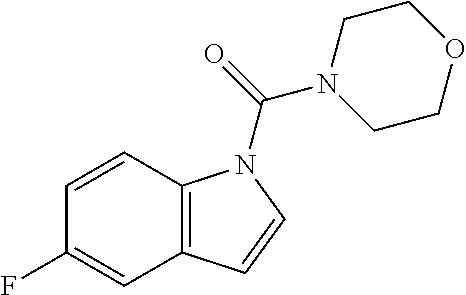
C12=C(C=CN1C(=O)N1CCOCC1)C=C(F)C=C2
